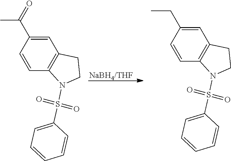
C1=C(C(=O)C)C=CC2=C1CCN2S(=O)(=O)C1=CC=CC=C1.C1=C(CC)C=CC2=C1CCN2S(=O)(=O)C1=CC=CC=C1
